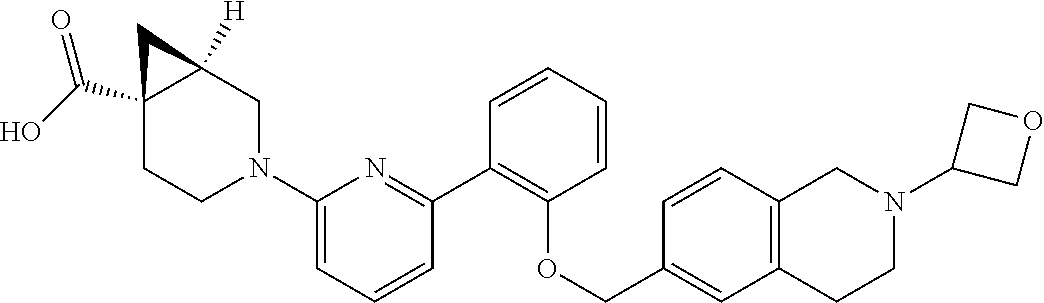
C1CN(C2=CC=CC(C3=C(OCC4=CC5=C(C=C4)CN(C4COC4)CC5)C=CC=C3)=N2)CC2([H])CC12C(O)=O
